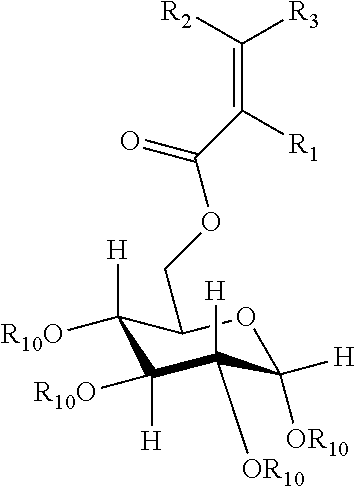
C1([H])([R10O])C([R10O])([H])C([H])([OR10])C([OR10])([H])OC1COC(C(=C([R3])[R2])[R1])=O
